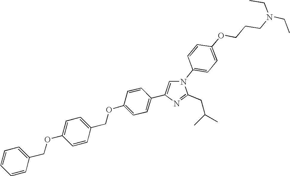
N1(C2=CC=C(OCCCN(CC)CC)C=C2)C=C(C2=CC=C(OCC3=CC=C(OCC4=CC=CC=C4)C=C3)C=C2)N=C1CC(C)C
